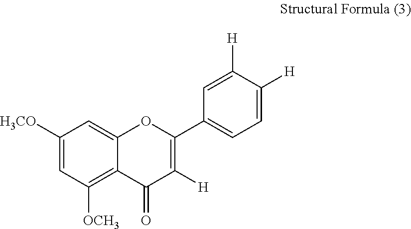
C1([H3CO])=CC([OCH3])=C2C(=C1)OC(C1=CC=C([H])C([H])=C1)=C([H])C2=O
